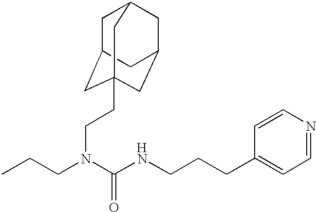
[H].CCCN(C(NCCCC1=CC=NC=C1)=O)CCC12CC3CC(CC(C1)C3)C2
